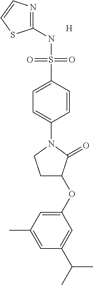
C1(NS(C2=CC=C(N3CCC(OC4=CC(C)=CC(C(C)C)=C4)C3=O)C=C2)(=O)=O)=NC=CS1.[H]
